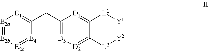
[E2a]1=[E2b][E2c]=[E4]C(CC2=[D3][D2]=C([L2][Y2])C([L1][Y1])=[D1]2)=[E1]1
